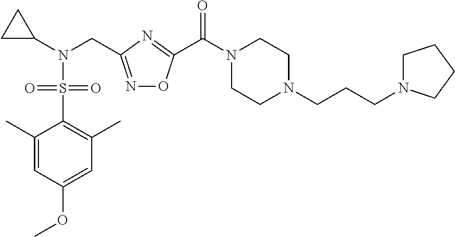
C1=C(OC)C=C(C)C(S(N(C2CC2)CC2=NOC(C(N3CCN(CCCN4CCCC4)CC3)=O)=N2)(=O)=O)=C1C
